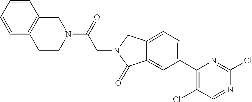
C1(C2=C(Cl)C=NC(Cl)=N2)=CC=C2C(=C1)C(=O)N(CC(N1CC3=C(CC1)C=CC=C3)=O)C2
